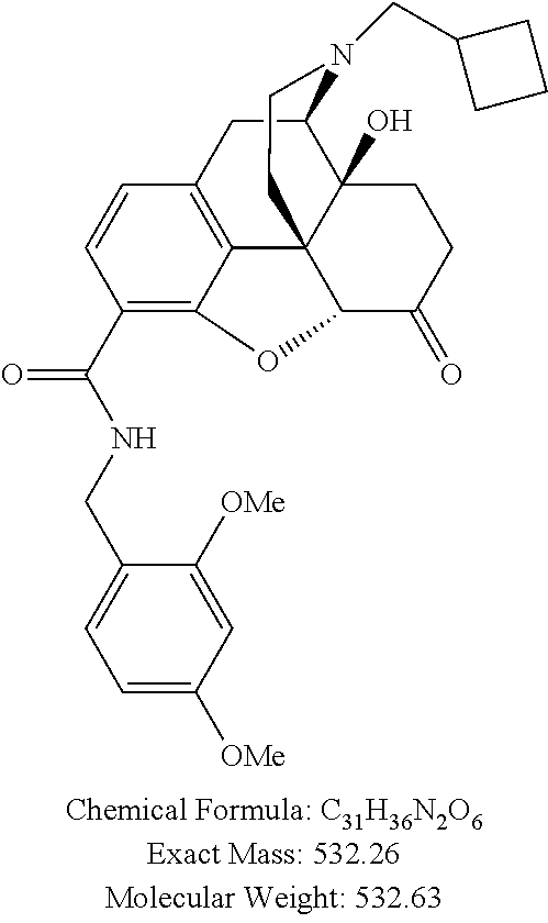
C1=CC(C(NCC2=CC=C([OMe])C=C2[OMe])=O)=C2C3=C1CC1C4(O)C3(CCN1CC1CCC1)C(C(=O)CC4)O2
